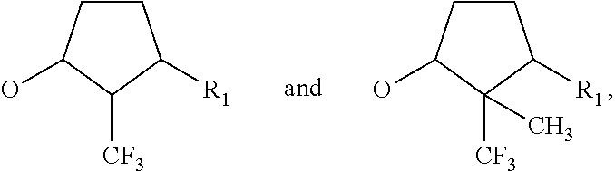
C1CC(O)C([CF3])(C)C1[R1].C1CC(O)C([CF3])C1[R1]
